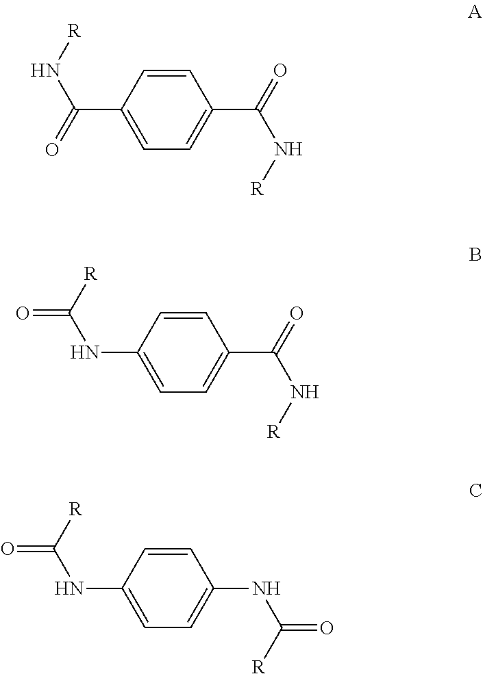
C1=CC(C(=O)N[R])=CC=C1C(N[R])=O.C1=CC(NC([R])=O)=CC=C1C(N[R])=O.C1=CC(NC([R])=O)=CC=C1NC([R])=O
